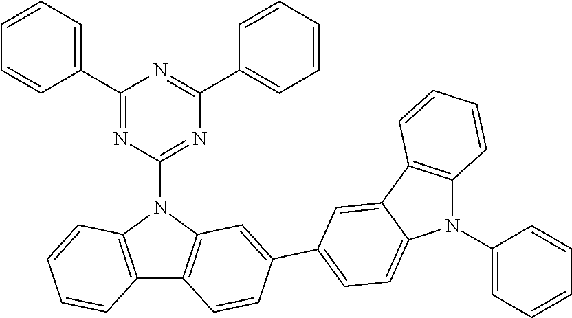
C1(C2=CC=CC=C2)=NC(N2C3=C(C4=C2C=C(C2=CC=C5N(C6=CC=CC=C6)C6=C(C5=C2)C=CC=C6)C=C4)C=CC=C3)=NC(C2=CC=CC=C2)=N1
